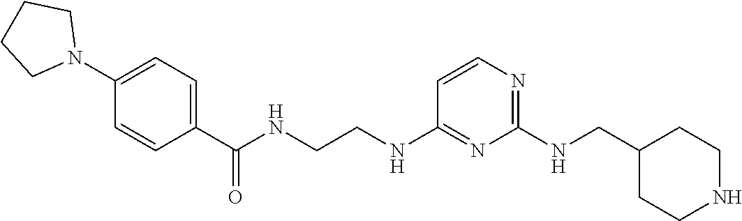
C1(C(NCCNC2=NC(NCC3CCNCC3)=NC=C2)=O)=CC=C(N2CCCC2)C=C1
